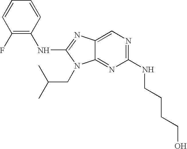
C1=CC(F)=C(NC2=NC3=CN=C(NCCCCO)N=C3N2CC(C)C)C=C1
